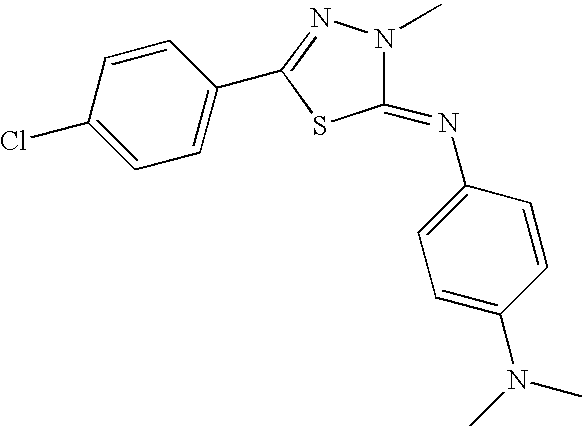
C1=C(Cl)C=CC(C2=NN(C)C(=NC3=CC=C(N(C)C)C=C3)S2)=C1
